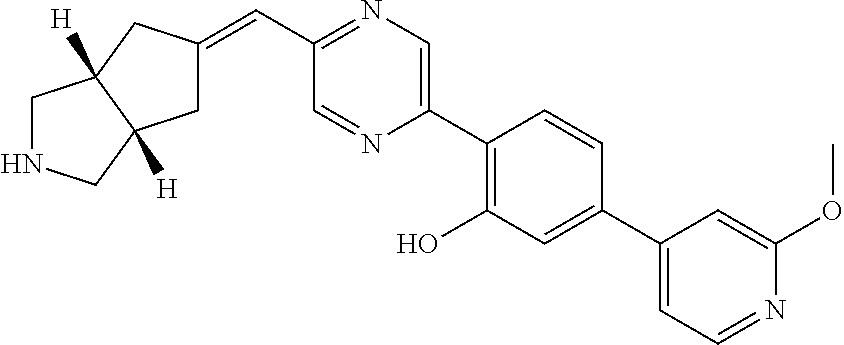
C(C1=NC=C(C2=C(O)C=C(C3=CC=NC(OC)=C3)C=C2)N=C1)=C1CC2([H])CNCC2([H])C1
